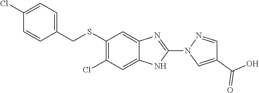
C1(Cl)=CC=C(CSC2=C(Cl)C=C3NC(N4N=CC(C(O)=O)=C4)=NC3=C2)C=C1
